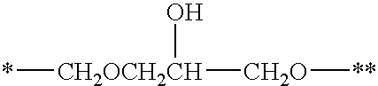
*[CH2OCH2CH]([CH2O][**])O
